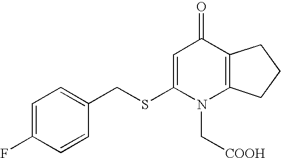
C1=C(F)C=CC(CSC2=CC(=O)C3=C(N2C[COOH])CCC3)=C1
